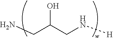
NCC(CN[H])O
